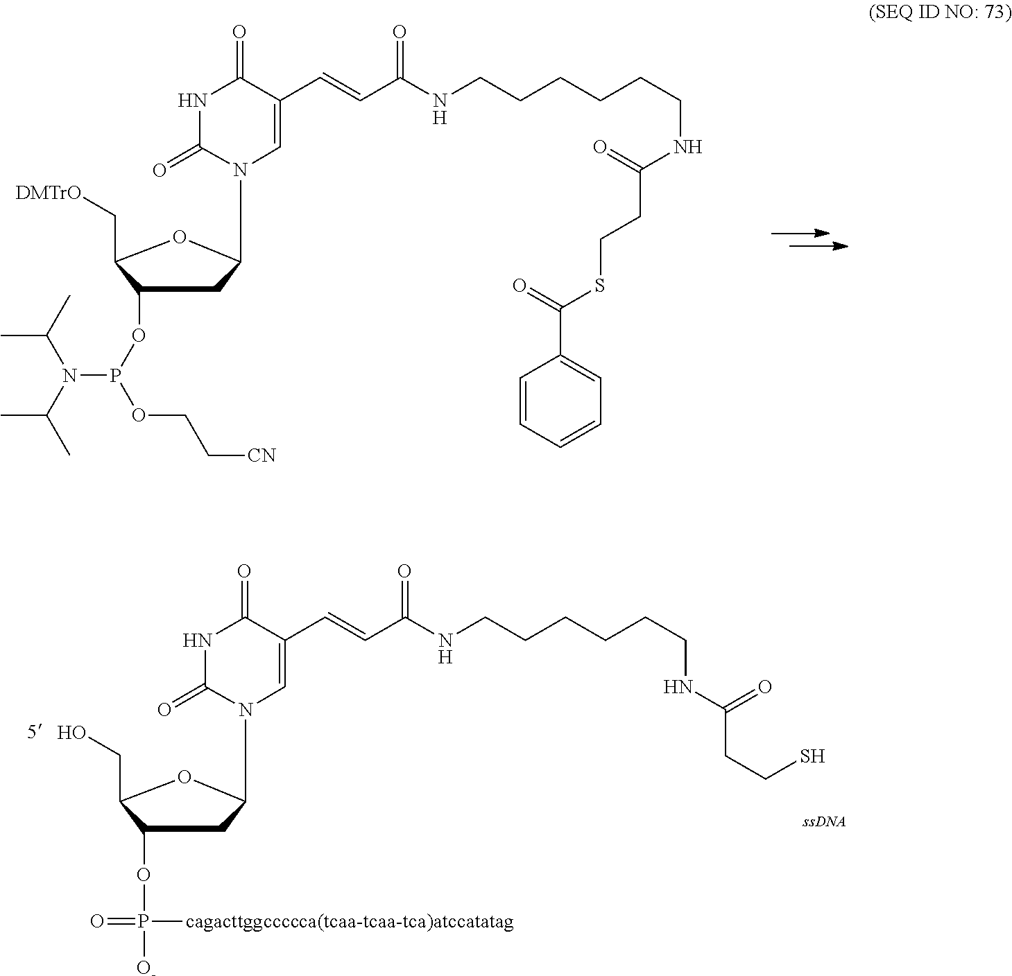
N1(C2CC(OP(OCC[CN])N(C(C)C)C(C)C)C(C[DMTrO])O2)C(=O)NC(=O)C(C=CC(NCCCCCCNC(=O)CCSC(C2=CC=CC=C2)=O)=O)=C1.N1(C2CC(OP([cagacttggccccca(tcaa-tcaa-tca)atccatatag])([O-])=O)C(CO)O2)C(=O)NC(=O)C(C=CC(NCCCCCCNC(=O)CCS)=O)=C1
